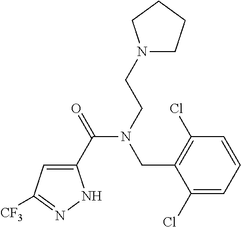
C1(C(=O)N(CCN2CCCC2)CC2=C(Cl)C=CC=C2Cl)=CC([CF3])=NN1
